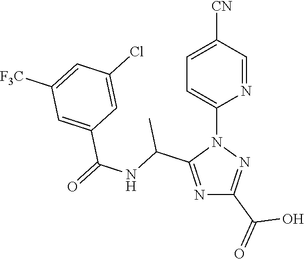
N1=C(C(NC(=O)C2=CC([F3C])=CC(Cl)=C2)C)N(C2=CC=C([CN])C=N2)N=C1C(=O)O
